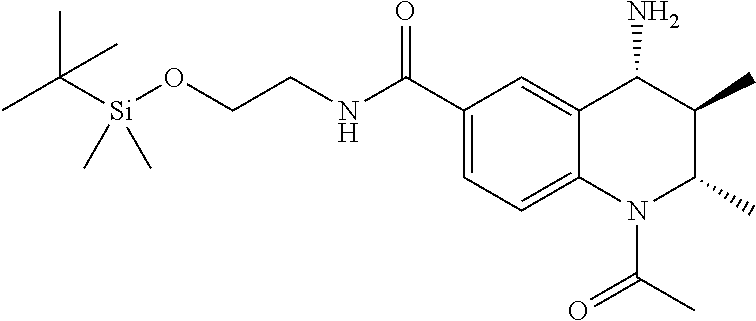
CC([Si](OCCNC(C1=CC=C2C(=C1)C(N)C(C)C(C)N2C(C)=O)=O)(C)C)(C)C
